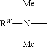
[RW]N(C)([Me])[Me]
